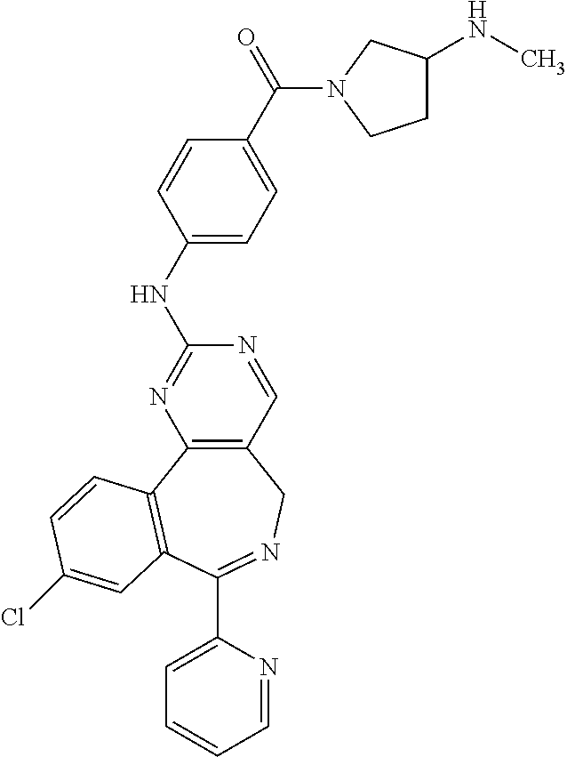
C1=NC(C2=NCC3=C(N=C(NC4=CC=C(C(=O)N5CC(NC)CC5)C=C4)N=C3)C3=C2C=C(Cl)C=C3)=CC=C1
